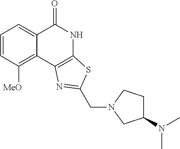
C1=CC([MeO])=C2C(=C1)C(=O)NC1=C2N=C(CN2CCC(N(C)C)C2)S1
